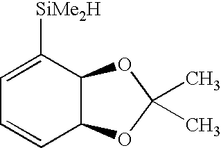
C1=CC2C(C([SiMe2H])=C1)OC(C)(C)O2
